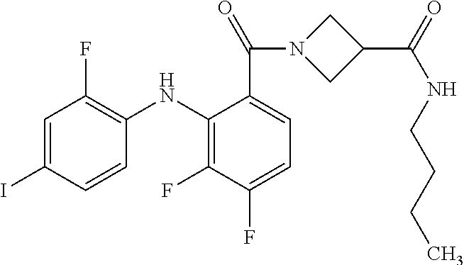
C1=C(I)C=CC(NC2=C(F)C(F)=CC=C2C(=O)N2CC(C(=O)NCCCC)C2)=C1F
